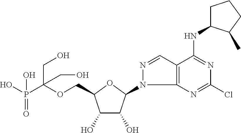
C(OCC1C(O)C(O)C(N2C3=C(C=N2)C(NC2CCCC2C)=NC(Cl)=N3)O1)(P(O)(=O)O)(CO)CO
